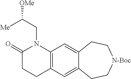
C1(=O)CCC2=C(N1CC([OMe])[Me])C=C1C(=C2)CC[N-Boc]CC1
